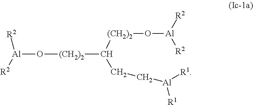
[Al](O[(CH2)2]C([(CH2)2]O[Al]([R2])[R2])CC[Al]([R1])[R1])([R2])[R2]
